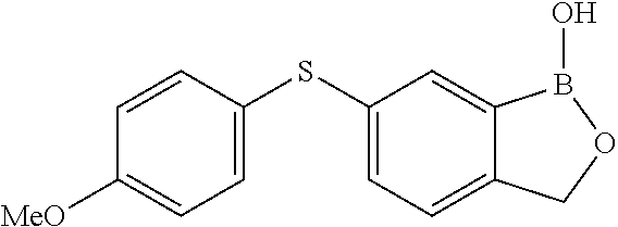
C1([MeO])=CC=C(SC2=CC=C3C(=C2)B(O)OC3)C=C1
